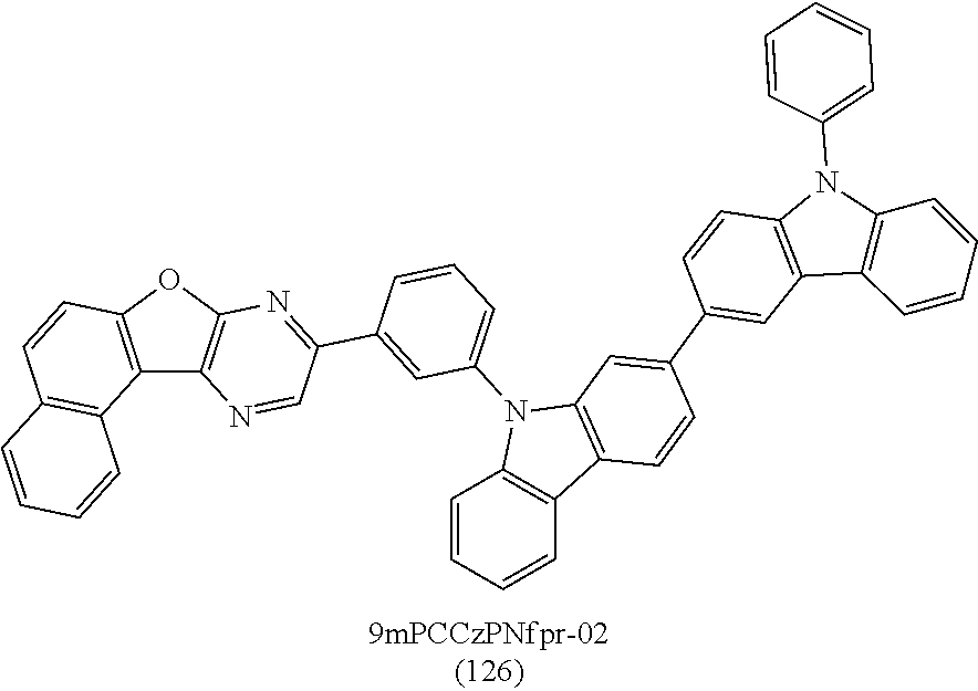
C12=C(OC3=C1N=CC(C1=CC(N4C5=C(C6=C4C=C(C4=CC7=C(C=C4)N(C4=CC=CC=C4)C4=C7C=CC=C4)C=C6)C=CC=C5)=CC=C1)=N3)C=CC1=C2C=CC=C1
